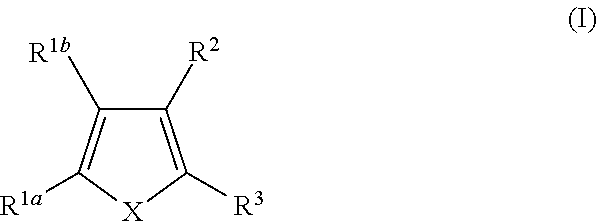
C1([R2])=C([R3])[X]C([R1a])=C1[R1b]
